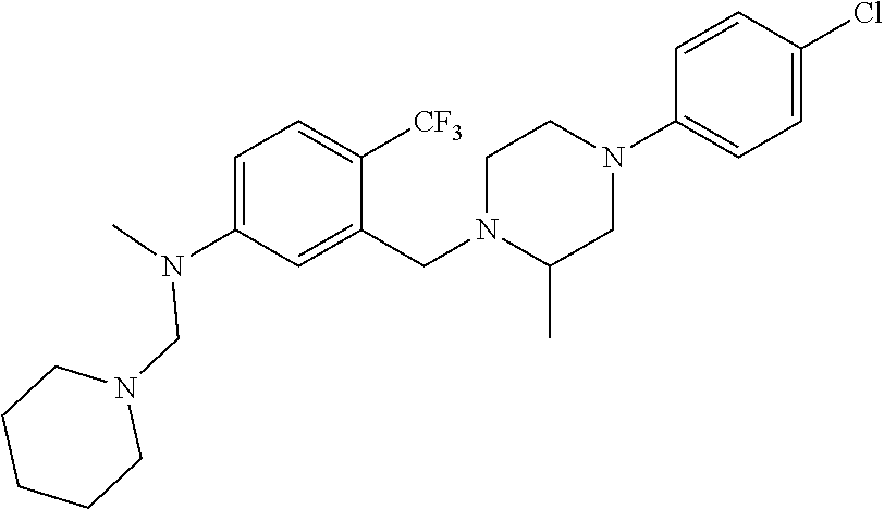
C1=C(N(C)CN2CCCCC2)C=C(CN2CCN(C3=CC=C(Cl)C=C3)CC2C)C([CF3])=C1
